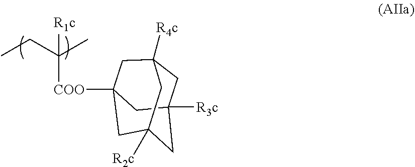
CCC(C)([R1c])[COO]C12CC3([R4c])CC([R3c])(CC([R2c])(C1)C3)C2
